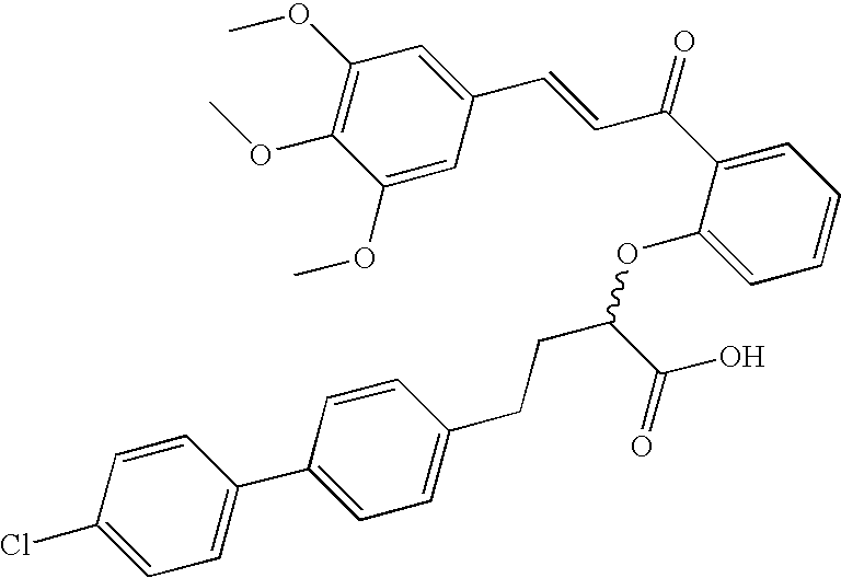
C1=CC(Cl)=CC=C1C1=CC=C(CCC(OC2=CC=CC=C2C(=O)C=CC2=CC(OC)=C(OC)C(OC)=C2)C(O)=O)C=C1
